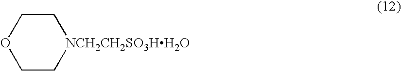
C1C[NCH2CH2SO3HH2O]CCO1
